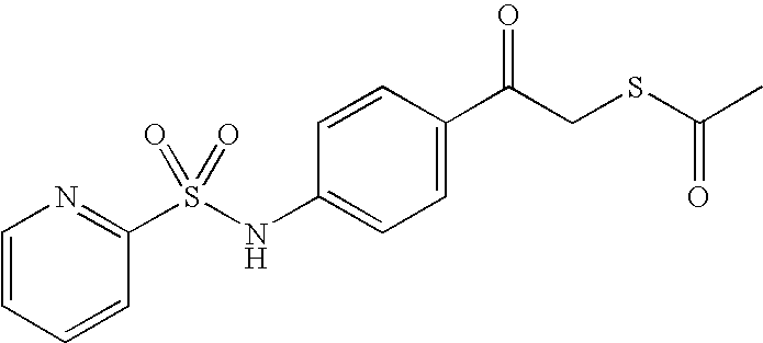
C1=C(C(CSC(C)=O)=O)C=CC(NS(C2=NC=CC=C2)(=O)=O)=C1
